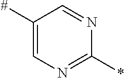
C1=C([#])C=NC(*)=N1
